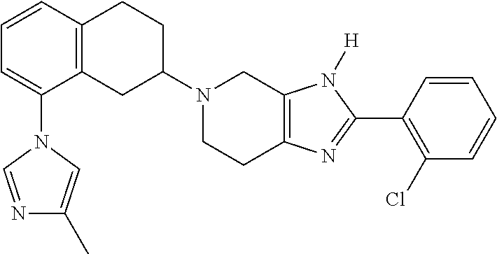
C12=C(CC(N3CCC4=C(C3)N([H])C(C3=C(Cl)C=CC=C3)=N4)CC1)C(N1C=NC(C)=C1)=CC=C2
